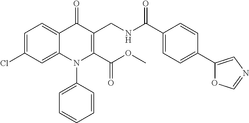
C1=C(Cl)C=C2C(=C1)C(=O)C(CNC(C1=CC=C(C3=CN=CO3)C=C1)=O)=C(C(OC)=O)N2C1=CC=CC=C1
